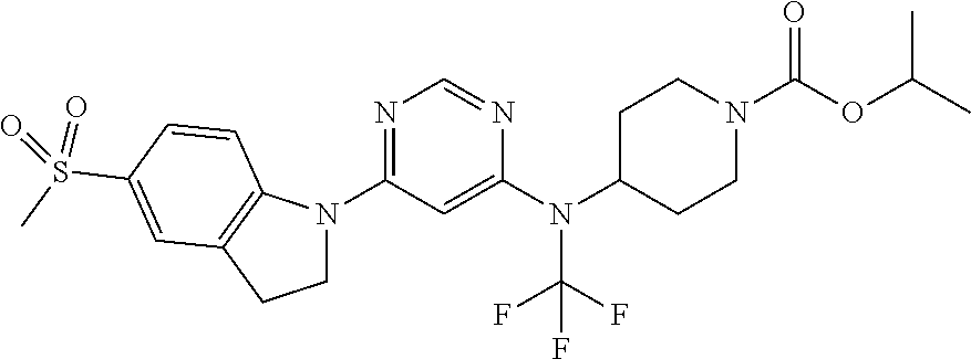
C1C(N(C2=CC(N3CCC4=C3C=CC(S(=O)(C)=O)=C4)=NC=N2)C(F)(F)F)CCN(C(OC(C)C)=O)C1
